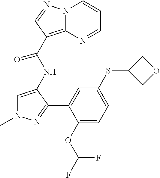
C1=C(NC(C2=C3N(C=CC=N3)N=C2)=O)C(C2=CC(SC3COC3)=CC=C2OC(F)F)=NN1C
